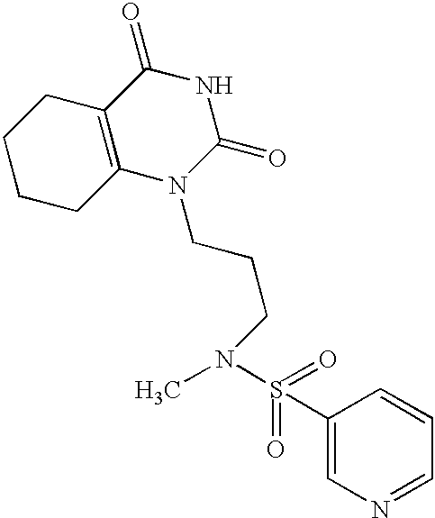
C1CCC2=C(C1)C(=O)NC(=O)N2CCCN(C)S(C1=CN=CC=C1)(=O)=O
